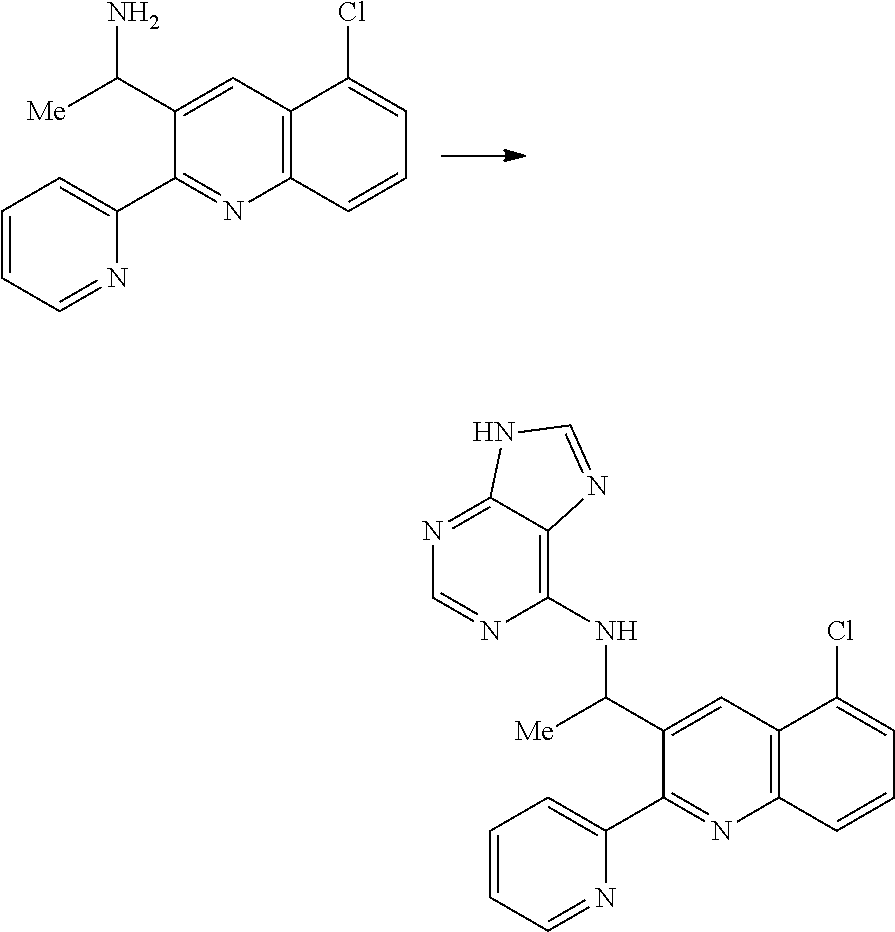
C1=CC=NC(C2=NC3=C(C=C2C([Me])N)C(Cl)=CC=C3)=C1.C1=CC=NC(C2=NC3=C(C=C2C([Me])NC2=C4C(=NC=N2)NC=N4)C(Cl)=CC=C3)=C1
